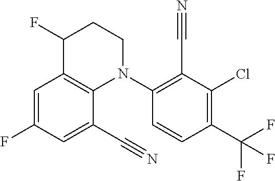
C1=C(F)C=C(C#N)C2=C1C(F)CCN2C1=C(C#N)C(Cl)=C(C(F)(F)F)C=C1
